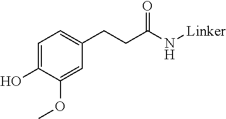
C1=C(O)C(OC)=CC(CCC(N[Linker])=O)=C1
